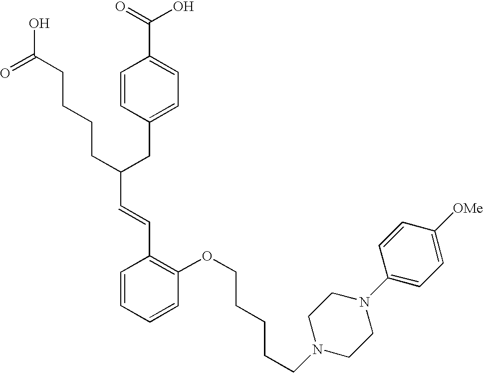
C(C(CC1=CC=C(C(=O)O)C=C1)CCCCC(O)=O)=CC1=C(OCCCCCN2CCN(C3=CC=C([OMe])C=C3)CC2)C=CC=C1
